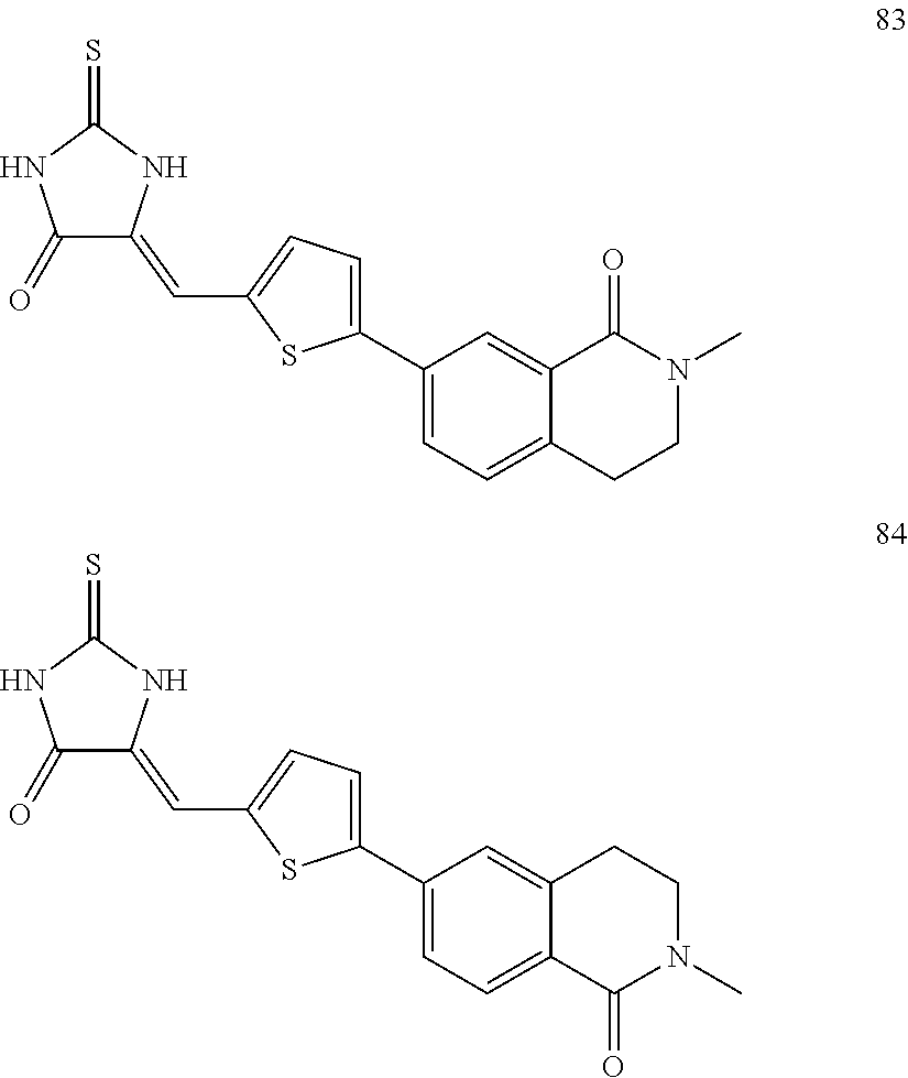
C1(C2=CC=C(C=C3C(=O)NC(=S)N3)S2)=CC=C2C(=C1)C(=O)N(C)CC2.C1(C2=CC=C(C=C3C(=O)NC(=S)N3)S2)=CC=C2C(=C1)CCN(C)C2=O
